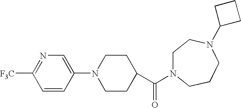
N1=C([F3C])C=CC(N2CCC(C(=O)N3CCN(C4CCC4)CCC3)CC2)=C1
